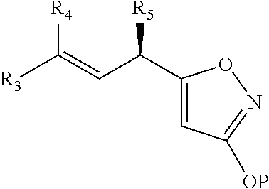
C(=C([R3])[R4])C(C1=CC([OP])=NO1)[R5]
